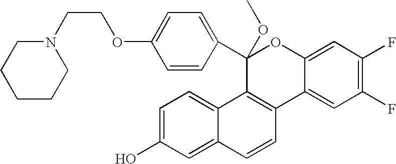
C1(C2=CC=C(OCCN3CCCCC3)C=C2)(OC)C2=C(C3=CC(F)=C(F)C=C3O1)C=CC1=CC(O)=CC=C21
